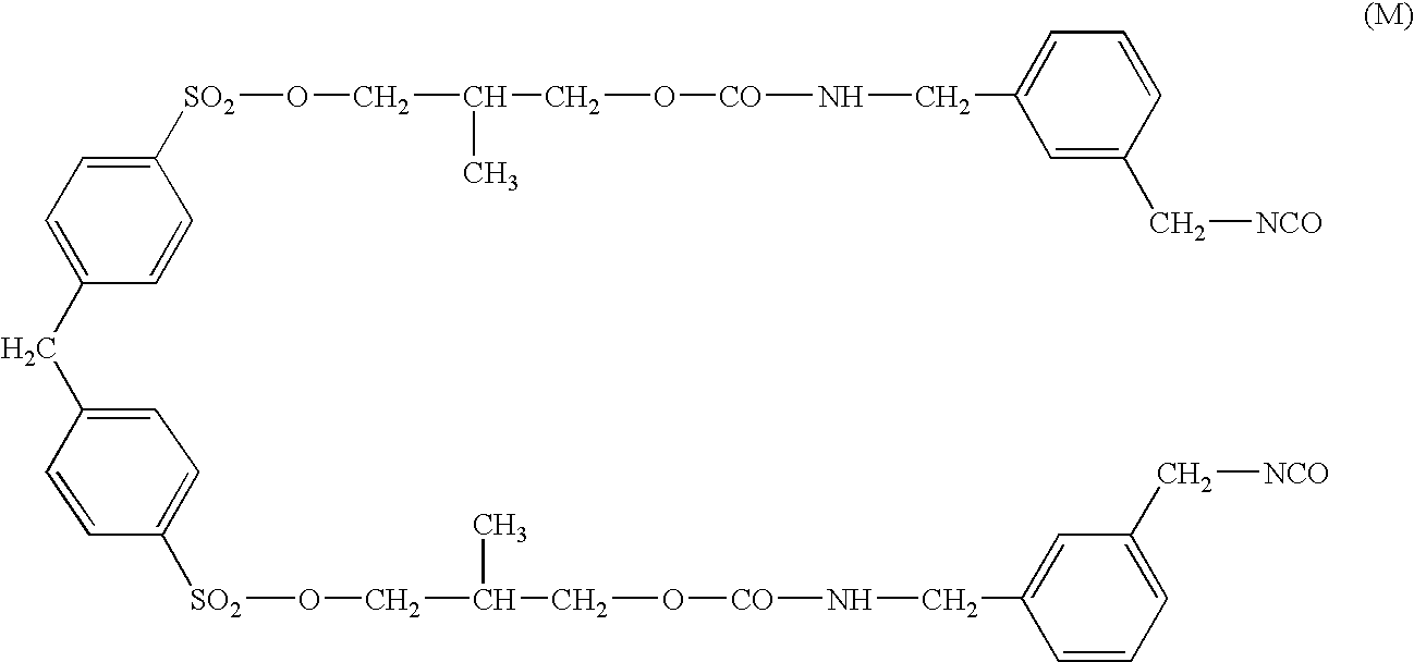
[SO2](OCC(CO[CO]NCC1=CC=CC(C[NCO])=C1)C)C1=CC=C(CC2=CC=C([SO2]OCC(CO[CO]NCC3=CC(C[NCO])=CC=C3)C)C=C2)C=C1
